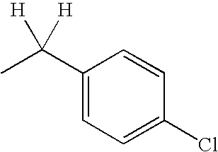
C1(C(C)([H])[H])=CC=C(Cl)C=C1
